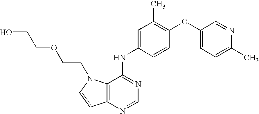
C1(OC2=C(C)C=C(NC3=NC=NC4=C3N(CCOCCO)C=C4)C=C2)=CC=C(C)N=C1
